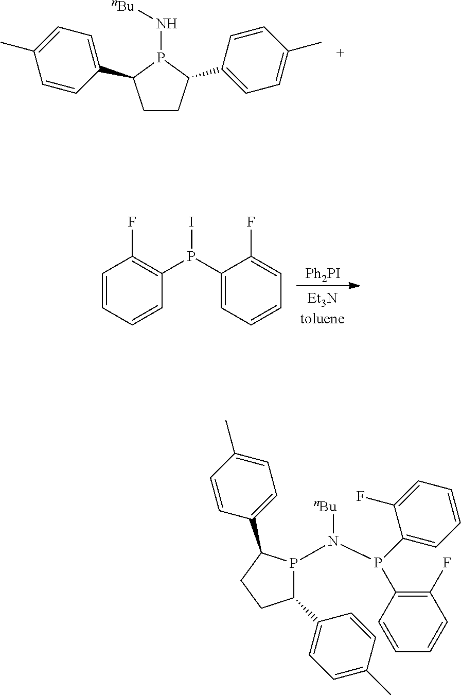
C1CC(C2=CC=C(C)C=C2)P(N[nBu])C1C1=CC=C(C)C=C1.C1=CC=CC(P(C2=CC=CC=C2F)I)=C1F.[Ph2PI].P1(N(P(C2=C(F)C=CC=C2)C2=CC=CC=C2F)[nBu])C(C2=CC=C(C)C=C2)CCC1C1=CC=C(C)C=C1
